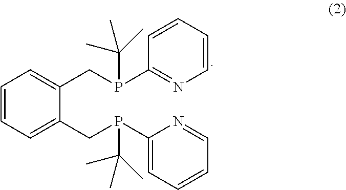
C1(CP(C(C)(C)C)C2=CC=CC=N2)=CC=CC=C1CP(C(C)(C)C)C1=NC=CC=C1
